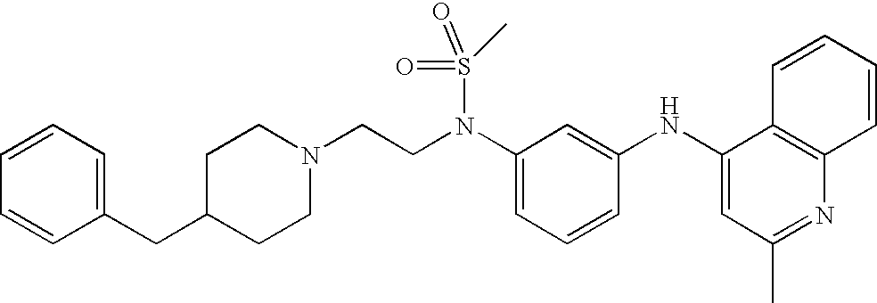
N(C1=CC=CC(NC2=CC(C)=NC3=C2C=CC=C3)=C1)(CCN1CCC(CC2=CC=CC=C2)CC1)S(=O)(C)=O
